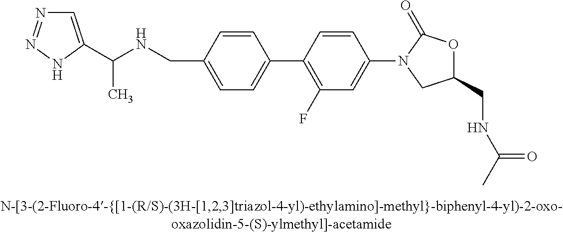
N(CC1=CC=C(C2=C(F)C=C(N3CC(CNC(C)=O)OC3=O)C=C2)C=C1)C(C1=CN=NN1)C
